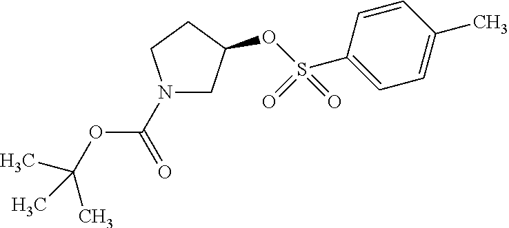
N1(C(OC(C)(C)C)=O)CC(OS(C2=CC=C(C)C=C2)(=O)=O)CC1
